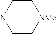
C1CNCC[NMe]1
